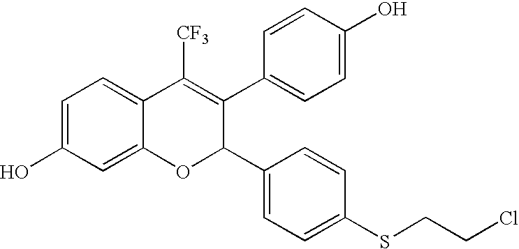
C1=C(O)C=C2C(=C1)C([CF3])=C(C1=CC=C(O)C=C1)C(C1=CC=C(SCCCl)C=C1)O2
